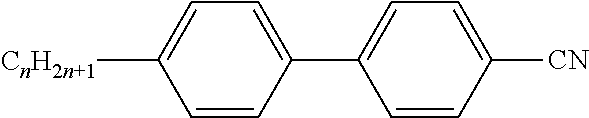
C1=CC(C2=CC=C([CN])C=C2)=CC=C1[CnH2n+1]
